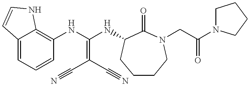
C12=CC=CC(NC(NC3C(=O)N(CC(N4CCCC4)=O)CCCC3)=C(C#N)C#N)=C1NC=C2
